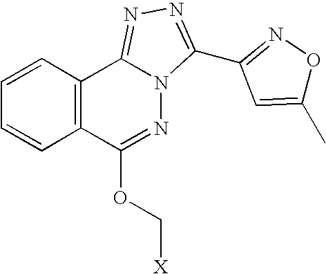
C12=C(C=CC=C1)C1=NN=C(C3=NOC(C)=C3)N1N=C2OC[X]
